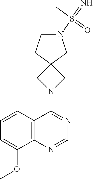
C12=C(C=CC=C1OC)C(N1CC3(C1)CN(S(=N)(C)=O)CC3)=NC=N2
